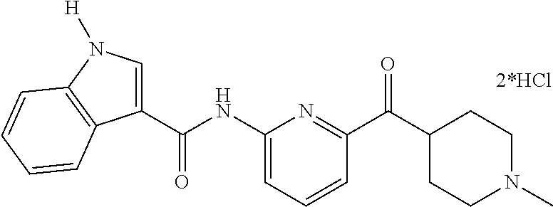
C1(C(NC2=CC=CC(C(C3CCN(C)CC3)=O)=N2)=O)=CN([H])C2=C1C=CC=C2.[2*HCl]
